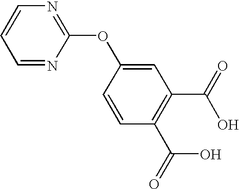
C1(OC2=CC(C(O)=O)=C(C(=O)O)C=C2)=NC=CC=N1
